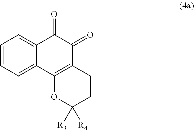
C1=CC=C2C(=C1)C(=O)C(=O)C1=C2OC([R3])([R4])CC1
